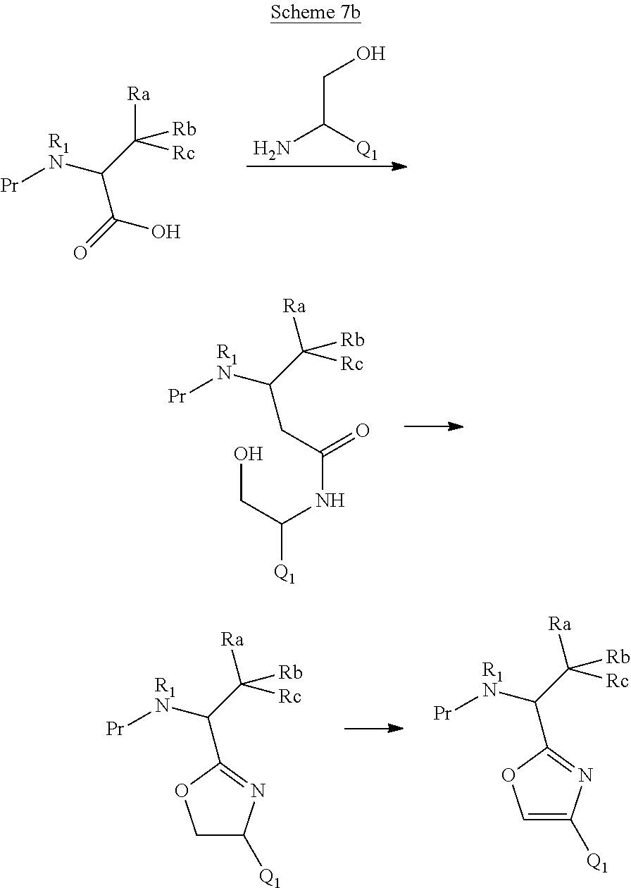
C(C(=O)O)(C([Rc])([Ra])[Rb])[R1N][Pr].C(C([Q1])N)O.C(C([Rc])([Ra])[Rb])([R1N][Pr])CC(=O)NC(CO)[Q1].C(C([Rc])([Ra])[Rb])([R1N][Pr])C1=NC([Q1])CO1.C(C([Rc])([Ra])[Rb])([R1N][Pr])C1=NC([Q1])=CO1
